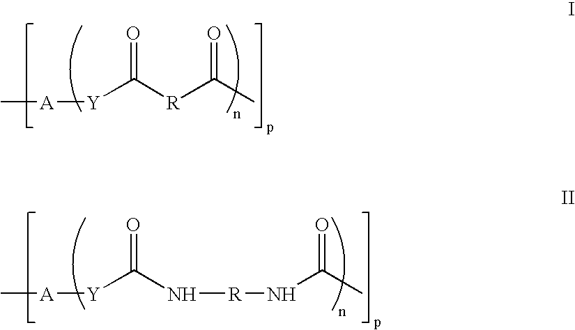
C[A][Y]C([R]C(C)=O)=O.C[A][Y]C(N[R]NC(=O)C)=O
